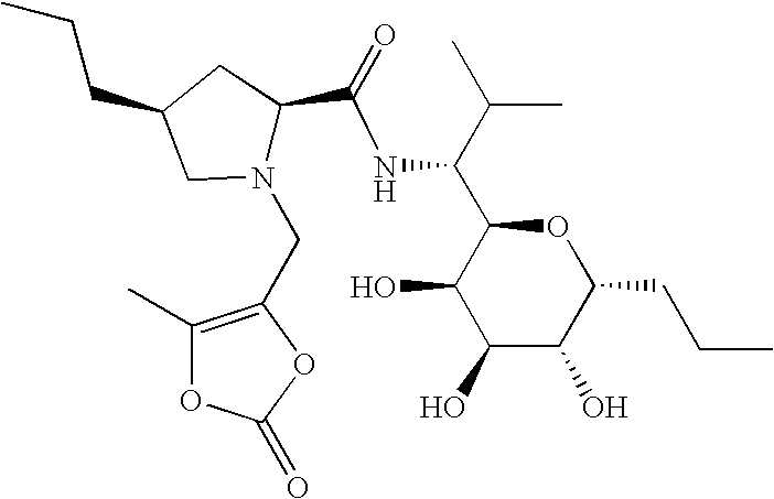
C1(O)C(O)C(CCC)OC(C(C(C)C)NC(=O)C2N(CC3=C(C)OC(=O)O3)CC(CCC)C2)C1O
